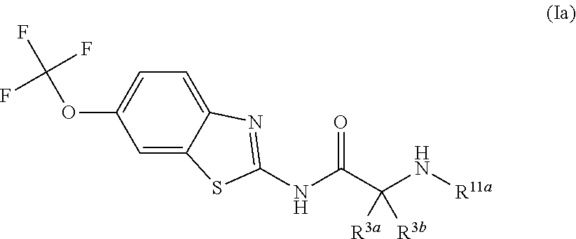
C1=C2C(=CC(OC(F)(F)F)=C1)SC(NC(C(N[R11a])([R3a])[R3b])=O)=N2
